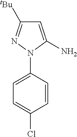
C1=C(N)N(C2=CC=C(Cl)C=C2)N=C1[tBu]
